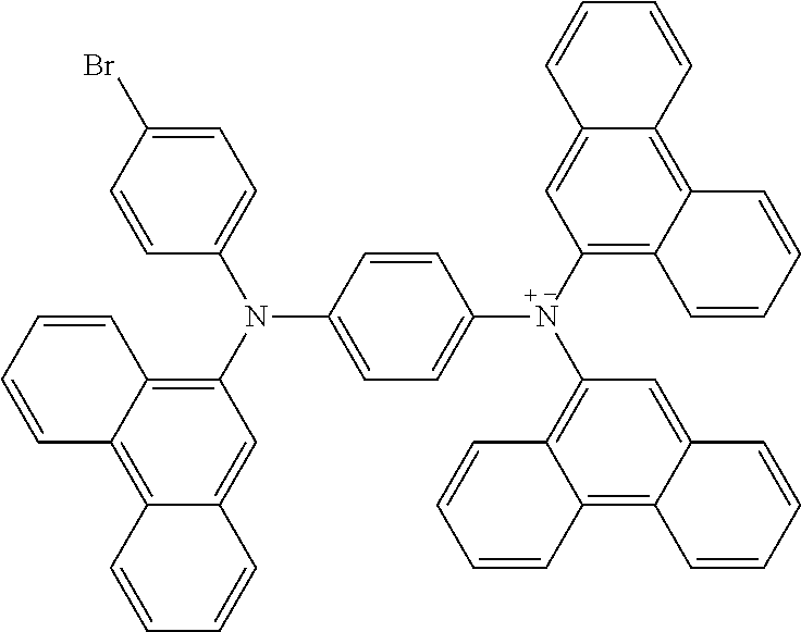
C1(N(C2=CC=C(Br)C=C2)C2=CC=C(N(C3=C4C(=C5C(=C3)C=CC=C5)C=CC=C4)C3=C4C(=C5C(=C3)C=CC=C5)C=CC=C4)C=C2)=C2C(=C3C(=C1)C=CC=C3)C=CC=C2
